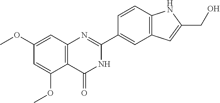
C1(OC)=CC2=C(C(OC)=C1)C(=O)NC(C1=CC3=C(C=C1)NC(CO)=C3)=N2
